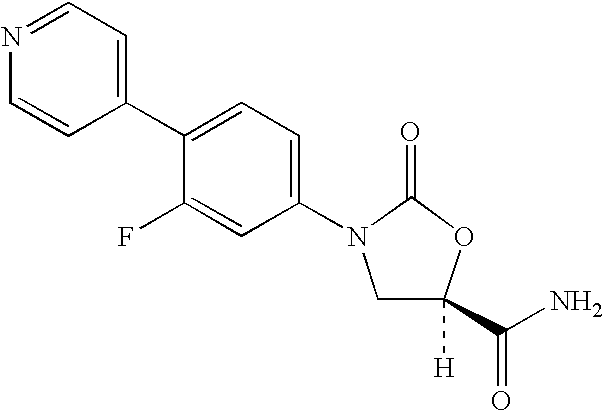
C1(C2=CC=C(N3CC([H])(C(N)=O)OC3=O)C=C2F)=CC=NC=C1
